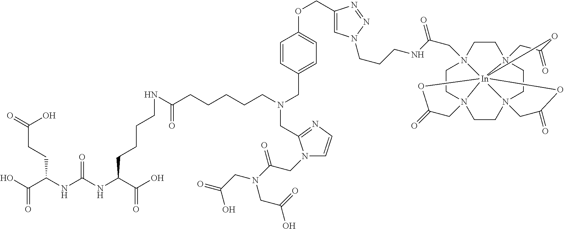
OC(C(NC(NC(C(O)=O)CCCCNC(=O)CCCCCN(CC1=CC=C(OCC2=CN(CCCNC(=O)CN34CCN56CCN78CCN9(CC3)[In]457(OC(=O)C9)(OC(=O)C8)OC(=O)C6)N=N2)C=C1)CC1=NC=CN1CC(N(CC(=O)O)CC(=O)O)=O)=O)CCC(=O)O)=O
